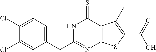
C1(CC2=NC3=C(C(=S)N2)C(C)=C(C(=O)O)S3)=CC=C(Cl)C(Cl)=C1
